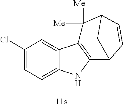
C1(Cl)=CC=C2C(=C1)C1=C(N2)C2C=CC(C1([Me])[Me])C2
